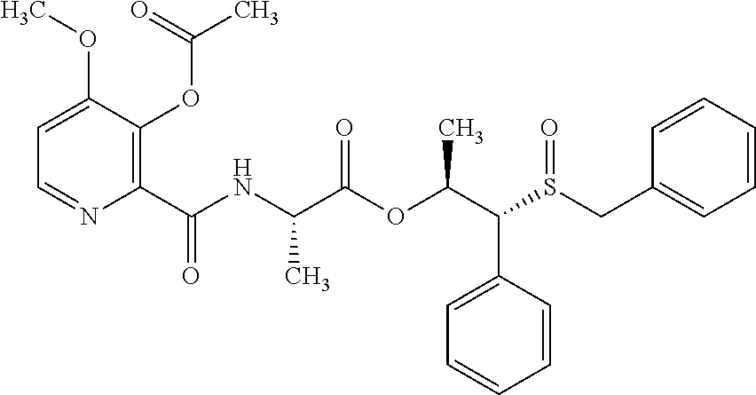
C1(C(=O)NC(C(OC(C(S(CC2=CC=CC=C2)=O)C2=CC=CC=C2)C)=O)C)=C(OC(C)=O)C(OC)=CC=N1
